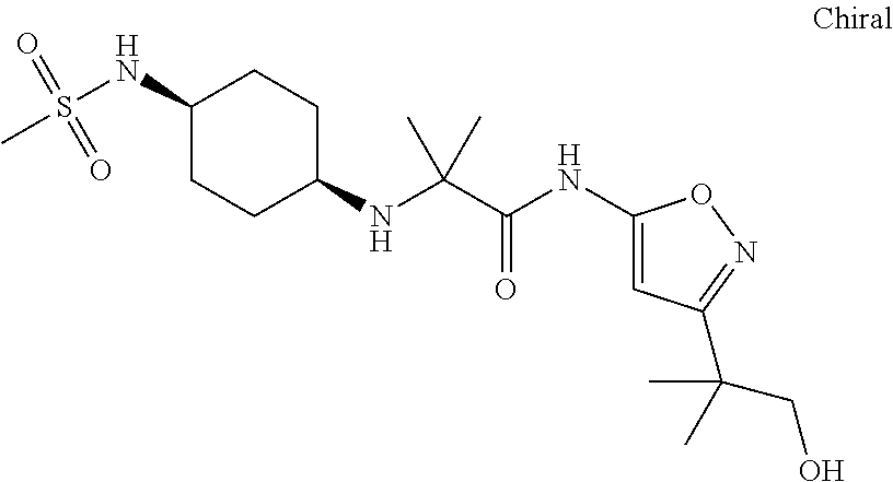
C1(NC(C(NC2=CC(C(CO)(C)C)=NO2)=O)(C)C)CCC(NS(C)(=O)=O)CC1
